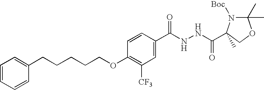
C1=C(C(NNC(=O)C2(C)N([Boc])C(C)(C)OC2)=O)C=CC(OCCCCCC2=CC=CC=C2)=C1[CF3]
